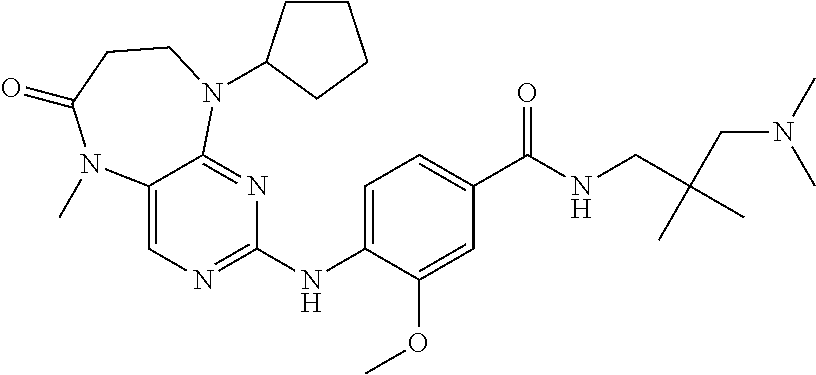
C1(NC2=NC=C3C(=N2)N(C2CCCC2)CCC(=O)N3C)=CC=C(C(NCC(C)(CN(C)C)C)=O)C=C1OC
